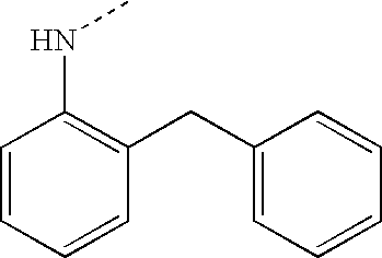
C1=CC=CC(CC2=CC=CC=C2)=C1NC
